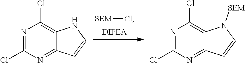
[SEM]Cl.N1=C(Cl)N=C2C(=C1Cl)NC=C2.N1=C(Cl)N=C2C(=C1Cl)N([SEM])C=C2
